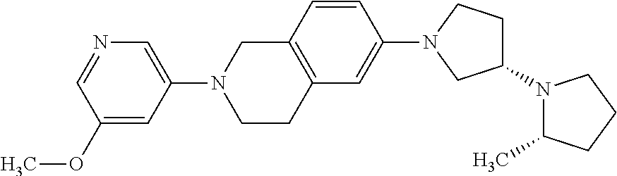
N1(C2CCN(C3=CC4=C(C=C3)CN(C3=CN=CC(OC)=C3)CC4)C2)C(C)CCC1
